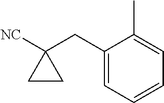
C1(CC2([NC])CC2)=CC=CC=C1C
